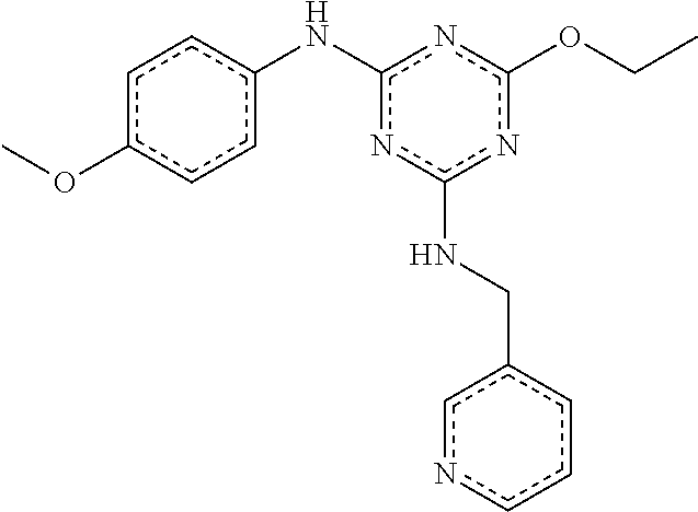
c1c(OC)ccc(Nc2nc(NCc3cnccc3)nc(OCC)n2)c1
